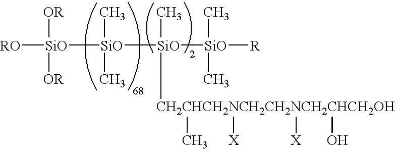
[SiO]([RO])([OR])([OR])[SiO](C)(C)[SiO]([SiO]([R])(C)C)(C)[CH2CHCH2NCH2CH2NCH2CHCH2OH](C)([X])([X])O
